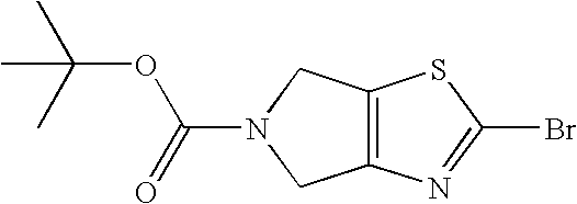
C12=C(N=C(Br)S1)CN(C(=O)OC(C)(C)C)C2
